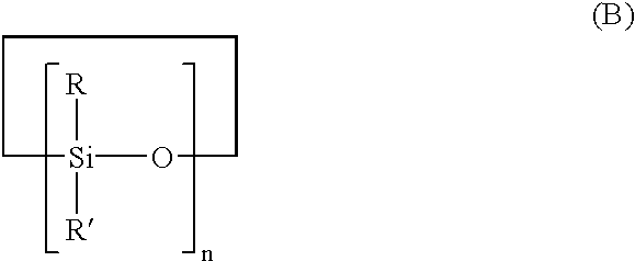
[R][Si]1([R])OCCCC1
